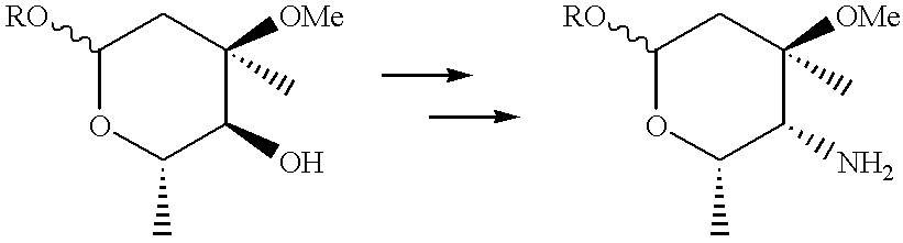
C1([RO])OC(C)C(O)C(C)([OMe])C1.C1([RO])OC(C)C(N)C(C)([OMe])C1
